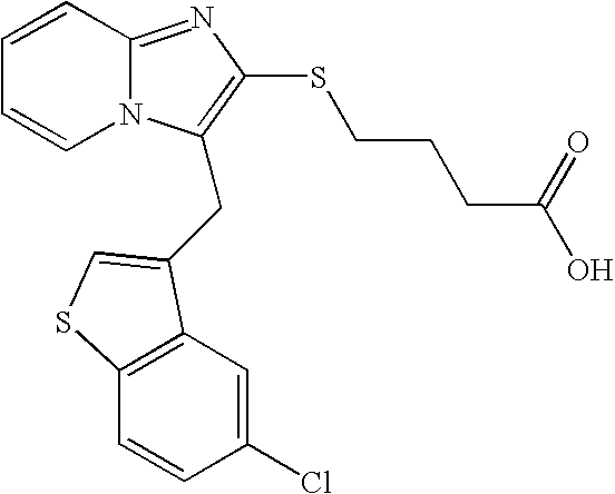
C1=CC2=NC(SCCCC(O)=O)=C(CC3=CSC4=C3C=C(Cl)C=C4)N2C=C1
